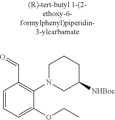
C1=CC=C(OCC)C(N2CC([NHBoc])CCC2)=C1C=O
